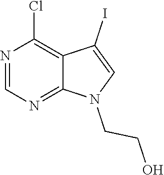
N1=C2C(=C(Cl)N=C1)C(I)=CN2CCO
